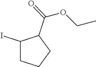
IC1CCCC1C(OCC)=O
